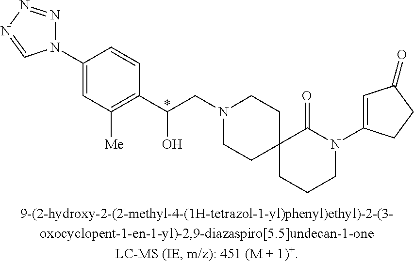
C1=C(N2N=NN=C2)C=CC(C(O)CN2CCC3(CC2)CCCN(C2=CC(=O)CC2)C3=O)=C1[Me].*
